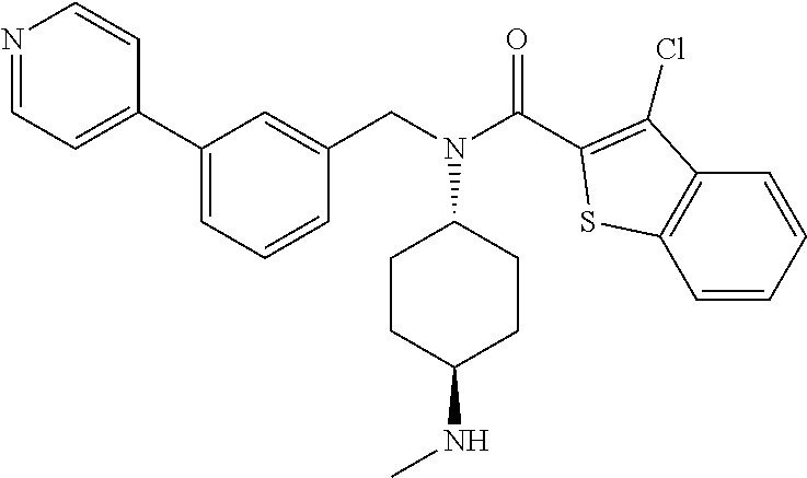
N1=CC=C(C2=CC=CC(CN(C(=O)C3=C(Cl)C4=C(C=CC=C4)S3)C3CCC(NC)CC3)=C2)C=C1
